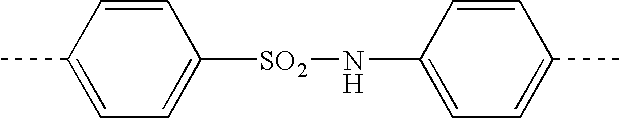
C1=CC(C)=CC=C1[SO2]NC1=CC=C(C)C=C1
